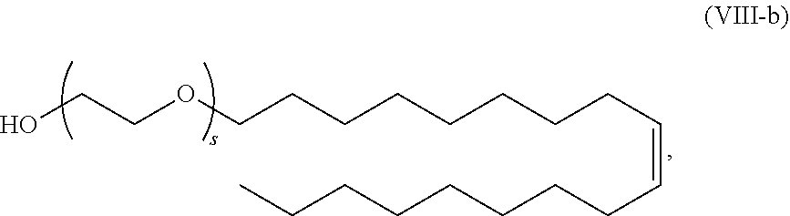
OCCOCCCCCCCCC=CCCCCCCCC
